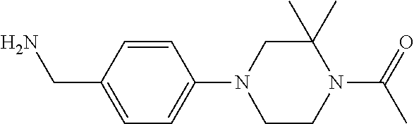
C1=CC(N2CCN(C(C)=O)C(C)(C)C2)=CC=C1CN
